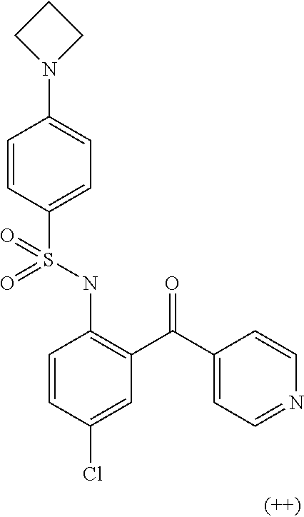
C1=CC(S(NC2=C(C(C3=CC=NC=C3)=O)C=C(Cl)C=C2)(=O)=O)=CC=C1N1CCC1
